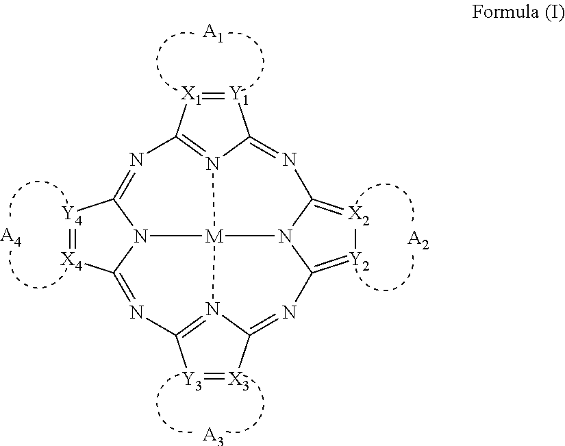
[Y4]1=[X4]C2=NC3=N4C(=NC5=[Y2][X2]=C6N=C7[Y1]=[X1]C8=N7[M]4(N2C1=N8)N65)[X3]=[Y3]3.[A1].[A3].[A2].[A4]
